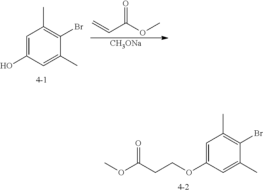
C1=C(O)C=C(C)C(Br)=C1C.[CH3ONa].C(C(OC)=O)=C.C1=C(OCCC(OC)=O)C=C(C)C(Br)=C1C
